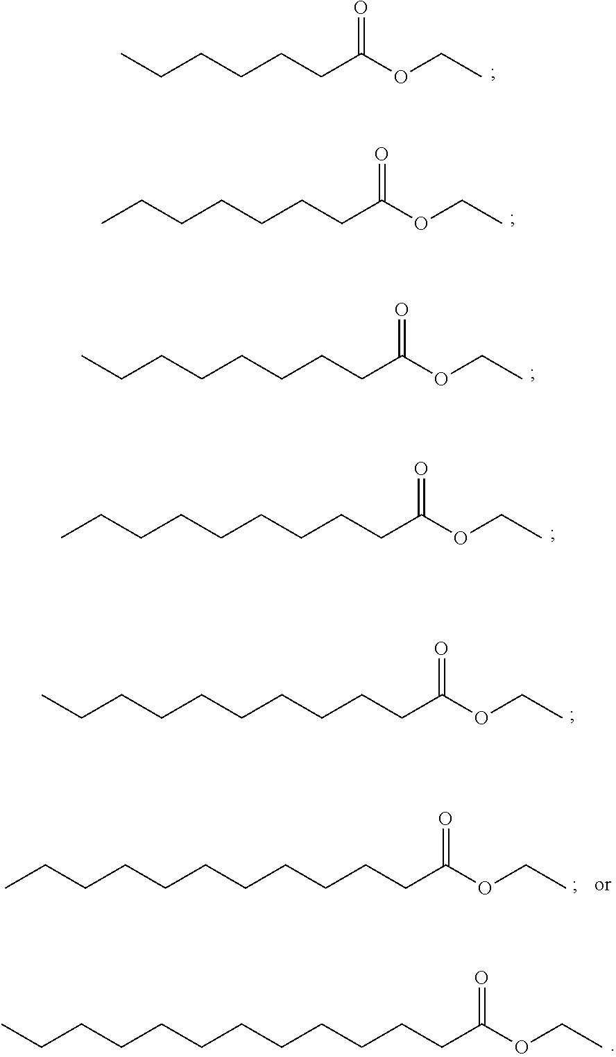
CCCCCCC(OCC)=O.C(CCCCCC(OCC)=O)C.C(CCCCCC(OCC)=O)CC.C(CCCCCC(OCC)=O)CCC.C(CCCCCC(OCC)=O)CCCC.C(CCCCCC(OCC)=O)CCCCC.C(CCCCCC(OCC)=O)CCCCCC
